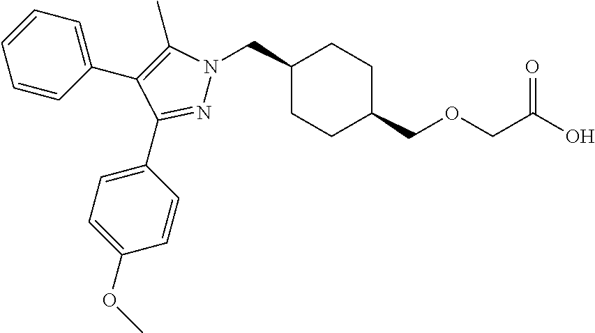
C1(CN2N=C(C3=CC=C(OC)C=C3)C(C3=CC=CC=C3)=C2C)CCC(COCC(O)=O)CC1
